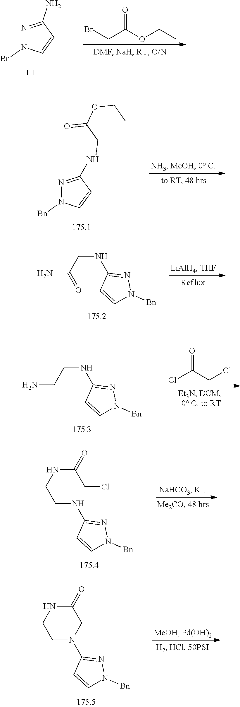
N1=C(N)C=CN1[Bn].BrCC(OCC)=O.N1=C(NCC(=O)OCC)C=CN1[Bn].NC(=O)CNC1=NN([Bn])C=C1.C(CN)NC1=NN([Bn])C=C1.O=C(Cl)CCl.N(C(CCl)=O)CCNC1=NN([Bn])C=C1.C1(N2CC(=O)NCC2)=NN([Bn])C=C1
